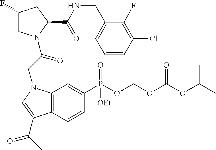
C1(F)CN(C(=O)CN2C3=C(C=CC(P(OCOC(OC(C)C)=O)(=O)[OEt])=C3)C(C(C)=O)=C2)C(C(NCC2=CC=CC(Cl)=C2F)=O)C1
